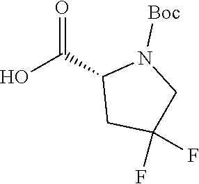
OC(C1CC(F)(F)CN1[Boc])=O
